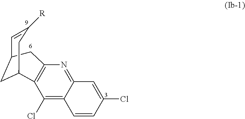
C1=C([R])CC2CC1CC1=C2C(Cl)=C2C(=N1)C=C(Cl)C=C2
